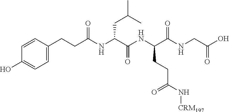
C1=C(CCC(NC(C(NC(C(NCC(O)=O)=O)CCC(N[CRM197])=O)=O)CC(C)C)=O)C=CC(O)=C1
